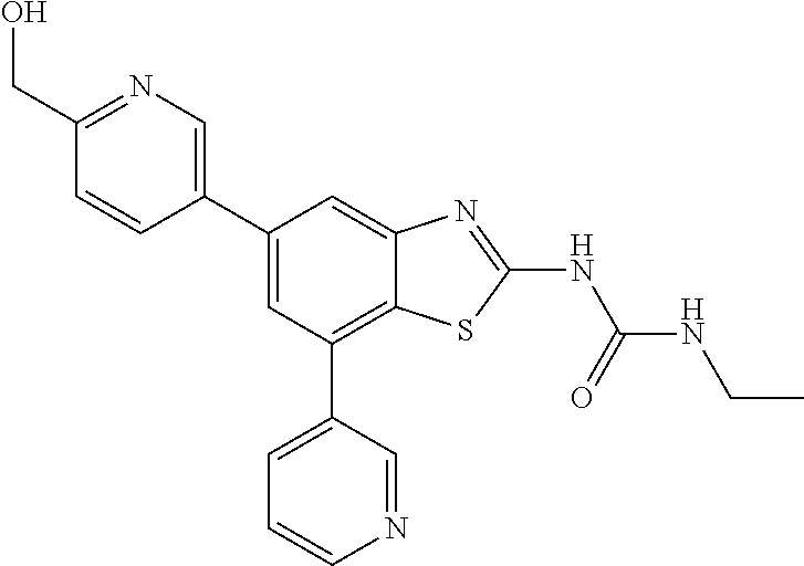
C1(C2=CC(C3=CC=CN=C3)=C3C(=C2)N=C(NC(=O)NCC)S3)=CN=C(CO)C=C1
